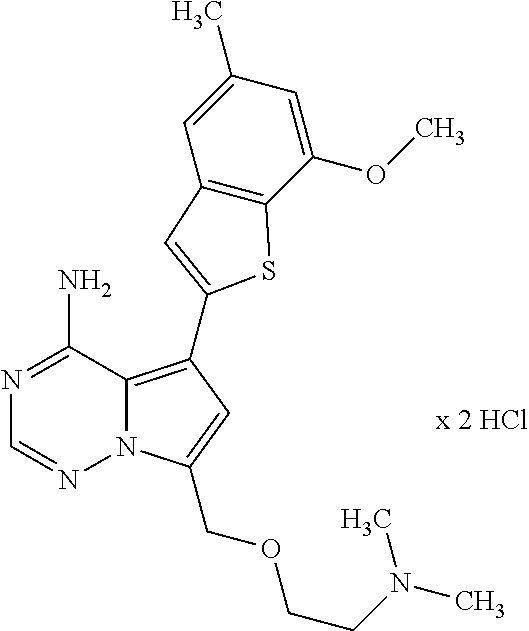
N12C(=C(C3=CC4=C(C(OC)=CC(C)=C4)S3)C=C1COCCN(C)C)C(N)=NC=N2
